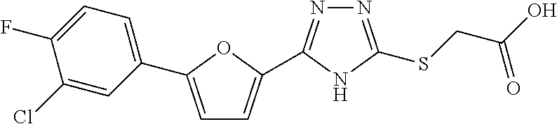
C1=C(C2=CC=C(F)C(Cl)=C2)OC(C2=NN=C(SCC(O)=O)N2)=C1
